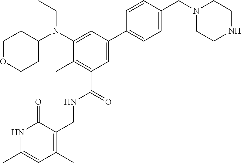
N1C(C)=CC(C)=C(CNC(C2=C(C)C(N(C3CCOCC3)CC)=CC(C3=CC=C(CN4CCNCC4)C=C3)=C2)=O)C1=O
